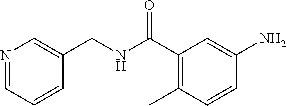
N1=CC=CC(CNC(C2=C(C)C=CC(N)=C2)=O)=C1
